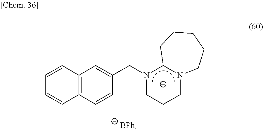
C1=CC2=C(C=C1)C=C(CN1CCCN3C1CCCCC3)C=C2
